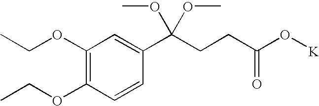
C1(OCC)=C(OCC)C=CC(C(CCC(O[K])=O)(OC)OC)=C1
